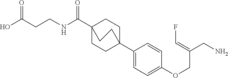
C1(C23CCC(C(NCCC(O)=O)=O)(CC2)CC3)=CC=C(OCC(CN)=CF)C=C1
